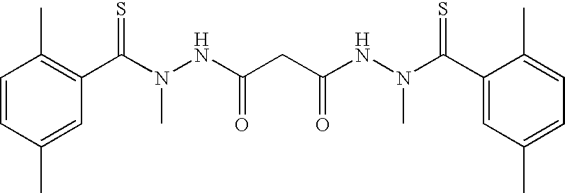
C1=CC(C)=CC(C(=S)N(C)NC(CC(NN(C(C2=CC(C)=CC=C2C)=S)C)=O)=O)=C1C
